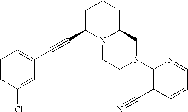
C1=CC(Cl)=CC(C#CC2N3C(CCC2)CN(C2=C(C#N)C=CC=N2)CC3)=C1
